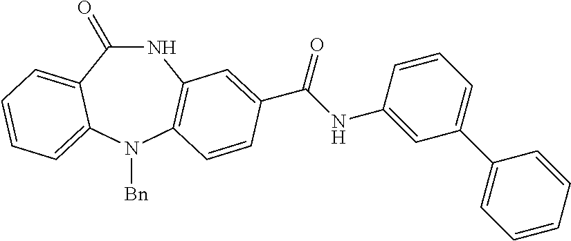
N1C(=O)C2=CC=CC=C2N([Bn])C2=C1C=C(C(NC1=CC(C3=CC=CC=C3)=CC=C1)=O)C=C2
